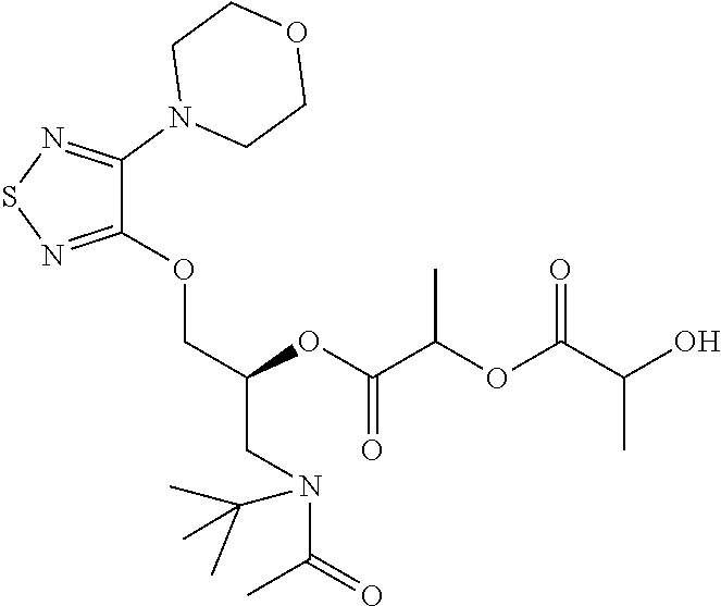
C(C(OC(C(OC(C(O)C)=O)C)=O)CN(C(=O)C)C(C)(C)C)OC1=NSN=C1N1CCOCC1
